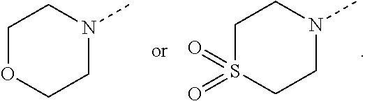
C1OCCN(C)C1.C1S(=O)(=O)CCN(C)C1
